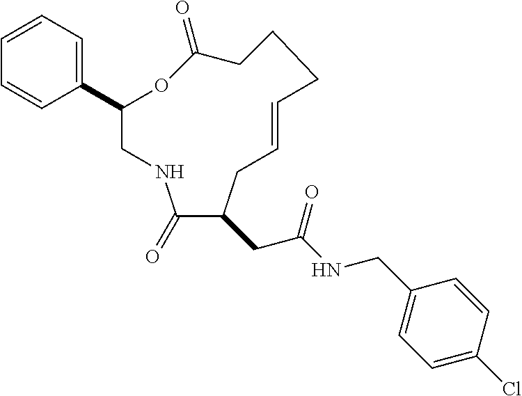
C1(C2=CC=CC=C2)CNC(=O)C(CC(NCC2=CC=C(Cl)C=C2)=O)CC=CCCCC(=O)O1
